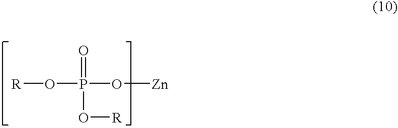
P(O[Zn])(O[R])(=O)O[R]
